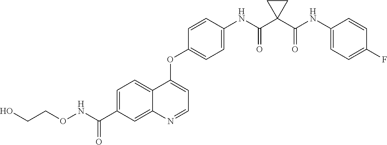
C12=CC=C(C(NOCCO)=O)C=C1N=CC=C2OC1=CC=C(NC(C2(C(NC3=CC=C(F)C=C3)=O)CC2)=O)C=C1
